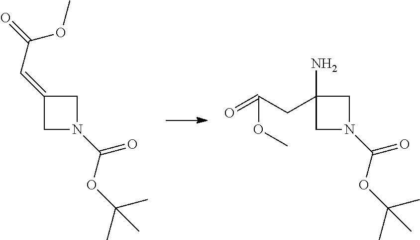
C1(=CC(=O)OC)CN(C(OC(C)(C)C)=O)C1.C1(N)(CC(=O)OC)CN(C(OC(C)(C)C)=O)C1
